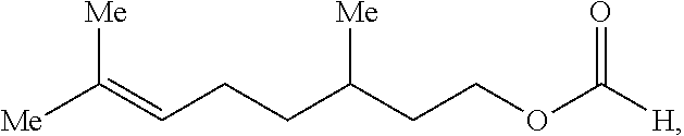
[Me]C(=CCCC(CCOC([H])=O)[Me])[Me]
